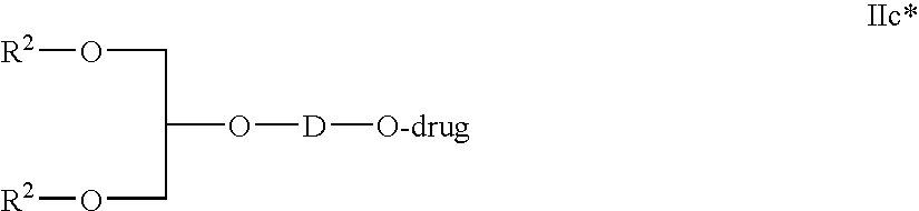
[R2]OCC(CO[R2])O[D][O-drug]
